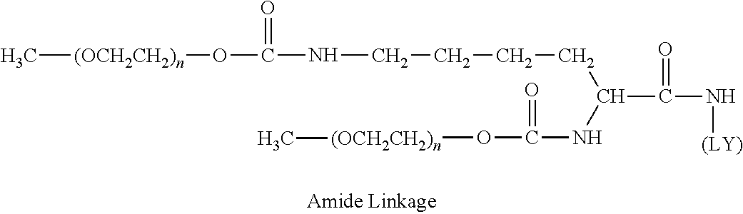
C[(OCH2CH2)n]OC(NCCCCC(NC(O[(OCH2CH2)n]C)=O)C(N[(LY)])=O)=O
